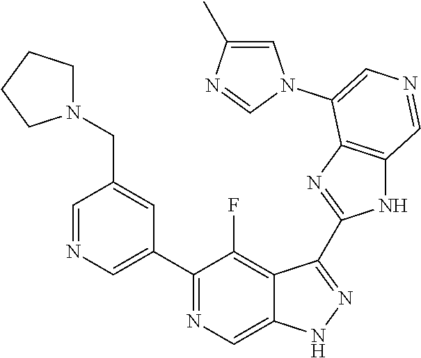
C1(C2=CN=CC(CN3CCCC3)=C2)=NC=C2C(=C1F)C(C1=NC3=C(N1)C=NC=C3N1C=C(C)N=C1)=NN2
